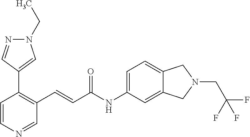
C1=CN=CC(C=CC(NC2=CC=C3C(=C2)CN(CC(F)(F)F)C3)=O)=C1C1=CN(CC)N=C1
